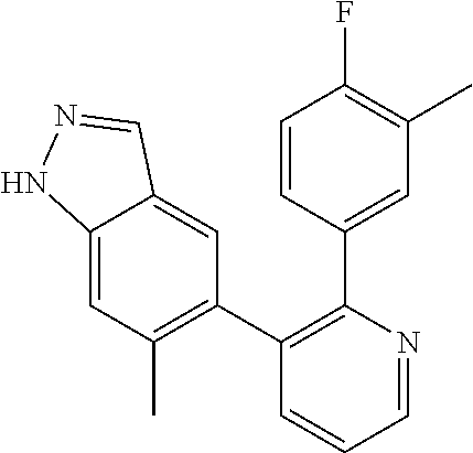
C12=CC(C)=C(C3=C(C4=CC(C)=C(F)C=C4)N=CC=C3)C=C1C=NN2
